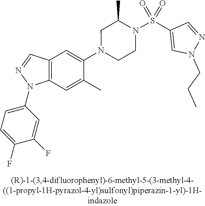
N1(C2=CC3=C(C=C2C)N(C2=CC=C(F)C(F)=C2)N=C3)CCN(S(C2=CN(CCC)N=C2)(=O)=O)C(C)C1
